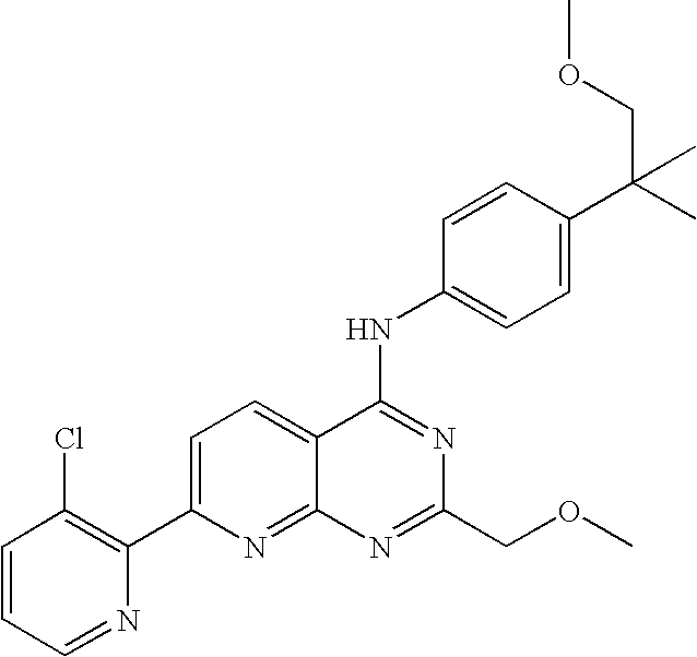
C1=CC=NC(C2=CC=C3C(=N2)N=C(COC)N=C3NC2=CC=C(C(C)(COC)C)C=C2)=C1Cl
